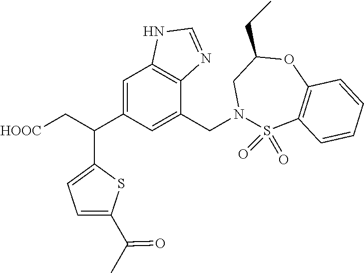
C1=C(C(C)=O)SC(C(C[HOOC])C2=CC3=C(C(CN4S(=O)(=O)C5=C(OC(CC)C4)C=CC=C5)=C2)N=CN3)=C1
